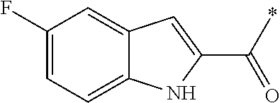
C1(F)=CC=C2C(=C1)C=C(C(*)=O)N2
